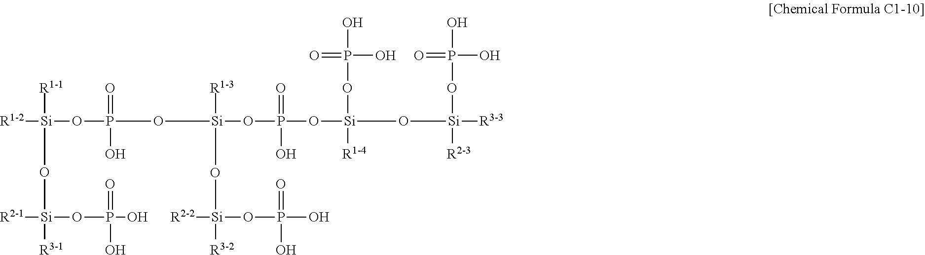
P(O[Si]([R1-3])(O[Si]([R3-2])(OP(O)(O)=O)[R2-2])OP(=O)(O)O[Si](OP(O)(O)=O)([R1-4])O[Si]([R3-3])(OP(O)(O)=O)[R2-3])(=O)(O)O[Si]([R1-1])(O[Si](OP(O)(=O)O)([R3-1])[R2-1])[R1-2]
